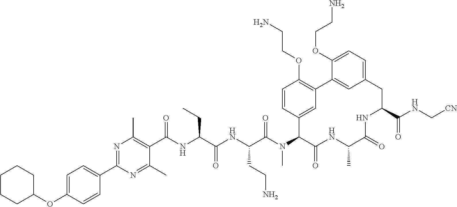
C(C(NC(C(N(C1C(=O)NC(C)C(=O)NC(C(NC[CN])=O)CC2=CC=C(OCCN)C(=C2)C2=C(OCCN)C=CC1=C2)C)=O)CCN)=O)(NC(C1=C(C)N=C(C2=CC=C(OC3CCCCC3)C=C2)N=C1C)=O)CC
